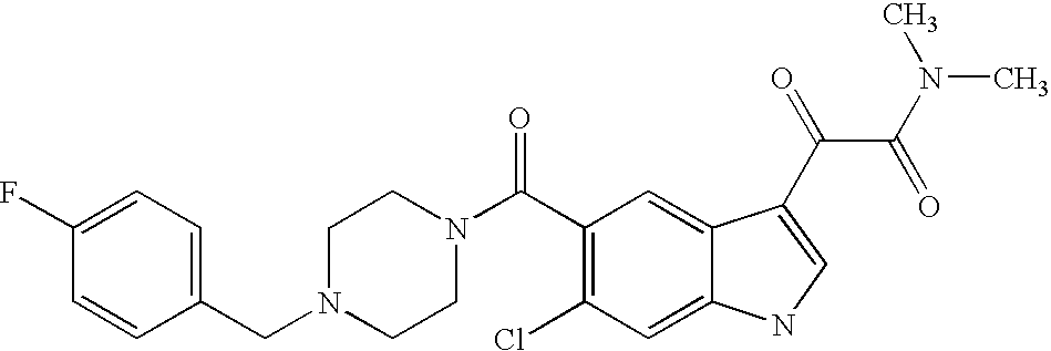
C1(F)=CC=C(CN2CCN(C(C3=C(Cl)C=C4C(=C3)C(C(C(=O)N(C)C)=O)=CN4)=O)CC2)C=C1
